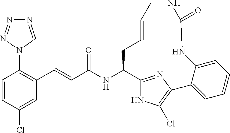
N1=CN(C2=C(C=CC(NC3C4=NC(=C(Cl)N4)C4=CC=CC=C4NC(=O)NCC=CC3)=O)C=C(Cl)C=C2)N=N1
